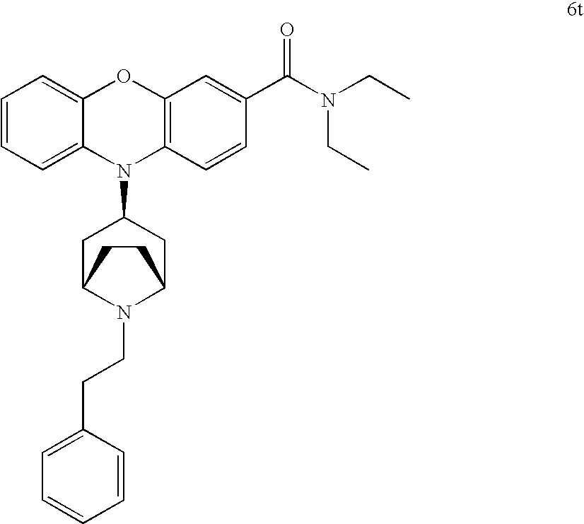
C1=CC=C2C(=C1)OC1=C(N2C2CC3N(CCC4=CC=CC=C4)C(C2)CC3)C=CC(C(N(CC)CC)=O)=C1
